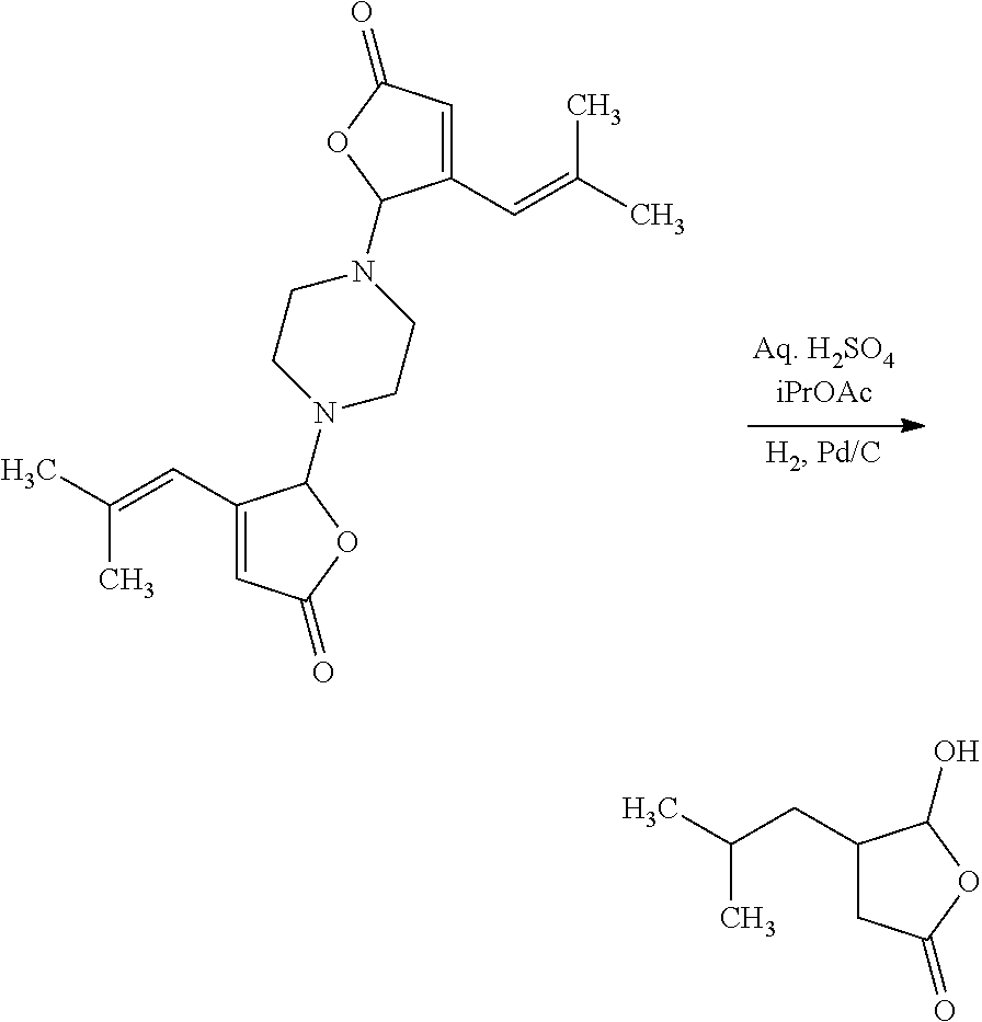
C1(C=C(C)C)=CC(=O)OC1N1CCN(C2C(C=C(C)C)=CC(=O)O2)CC1.C1(CC(C)C)CC(=O)OC1O
